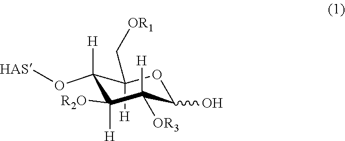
C1([R2O])([H])C([H])(O[HAS])C(C[OR1])([H])OC(O)C1([H])[OR3]
